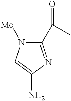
C1(C(=O)C)=NC(N)=CN1[Me]
